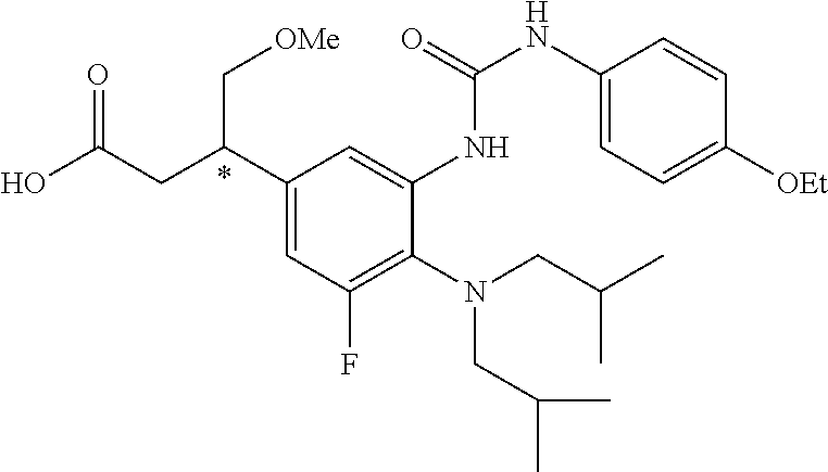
C1(C(CC(O)=O)C[OMe])=CC(F)=C(N(CC(C)C)CC(C)C)C(NC(NC2=CC=C([OEt])C=C2)=O)=C1
